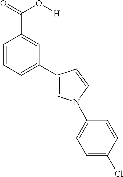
C1=CC(C(O[H])=O)=CC(C2=CN(C3=CC=C(Cl)C=C3)C=C2)=C1
